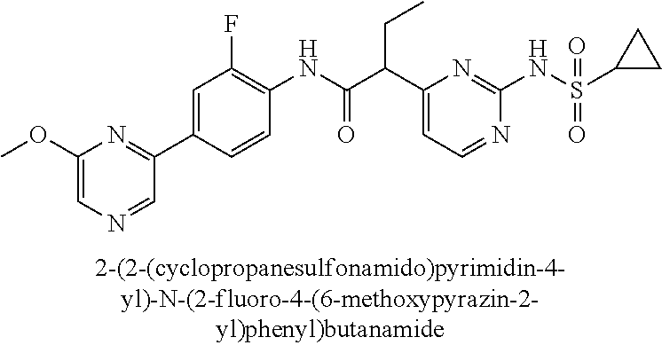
C1(NC(=O)C(C2=CC=NC(NS(=O)(=O)C3CC3)=N2)CC)=C(F)C=C(C2=NC(OC)=CN=C2)C=C1
